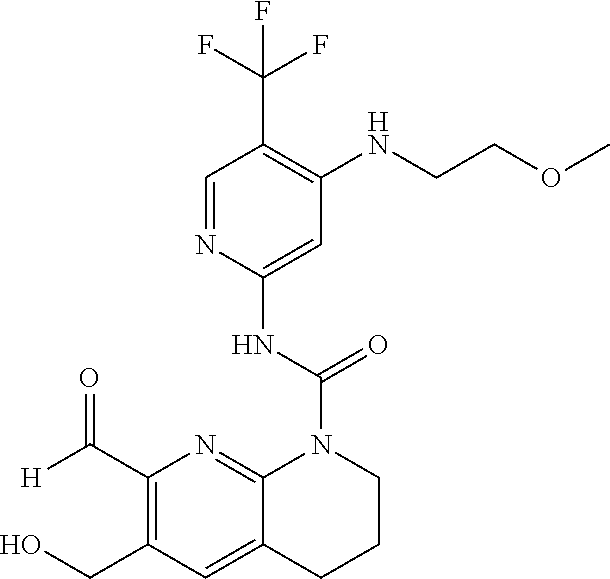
C1(C([H])=O)=C(CO)C=C2C(=N1)N(C(NC1=CC(NCCOC)=C(C(F)(F)F)C=N1)=O)CCC2
